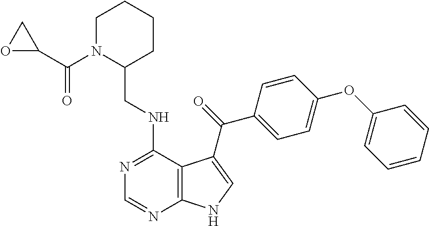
C1=CC=CC(OC2=CC=C(C(=O)C3=CNC4=C3C(NCC3CCCCN3C(C3OC3)=O)=NC=N4)C=C2)=C1
